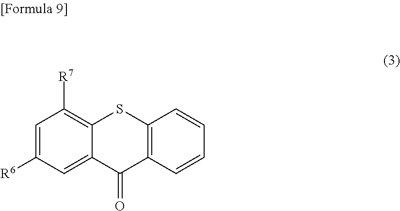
C1=C([R6])C=C2C(=C1[R7])SC1=C(C2=O)C=CC=C1
